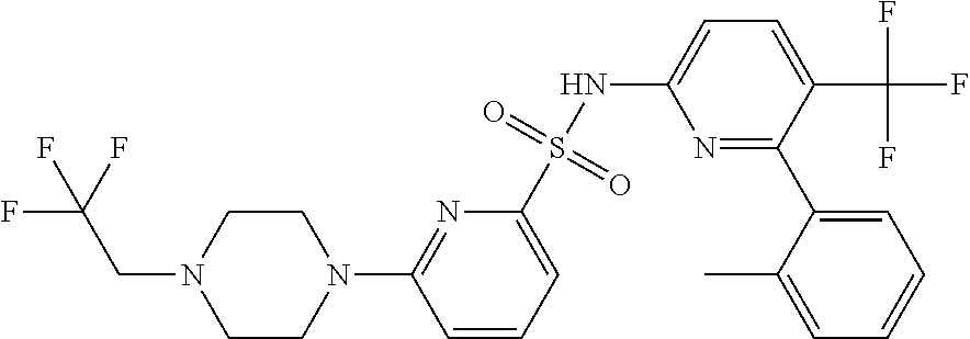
C1=CC=C(S(NC2=CC=C(C(F)(F)F)C(C3=CC=CC=C3C)=N2)(=O)=O)N=C1N1CCN(CC(F)(F)F)CC1
